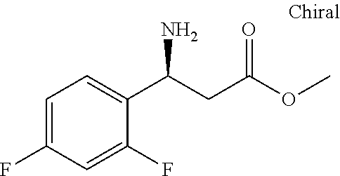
C(C(OC)=O)C(C1=CC=C(F)C=C1F)N
